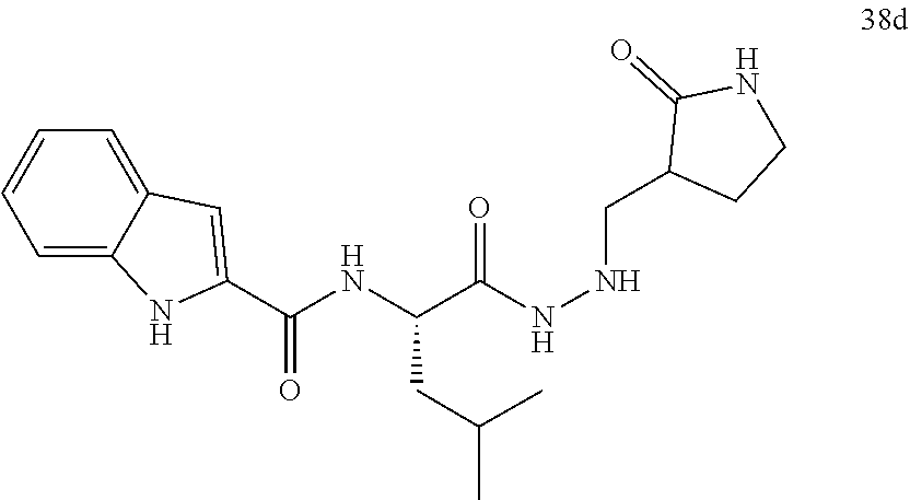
N(NCC1CCNC1=O)C(C(NC(=O)C1=CC2=CC=CC=C2N1)CC(C)C)=O
